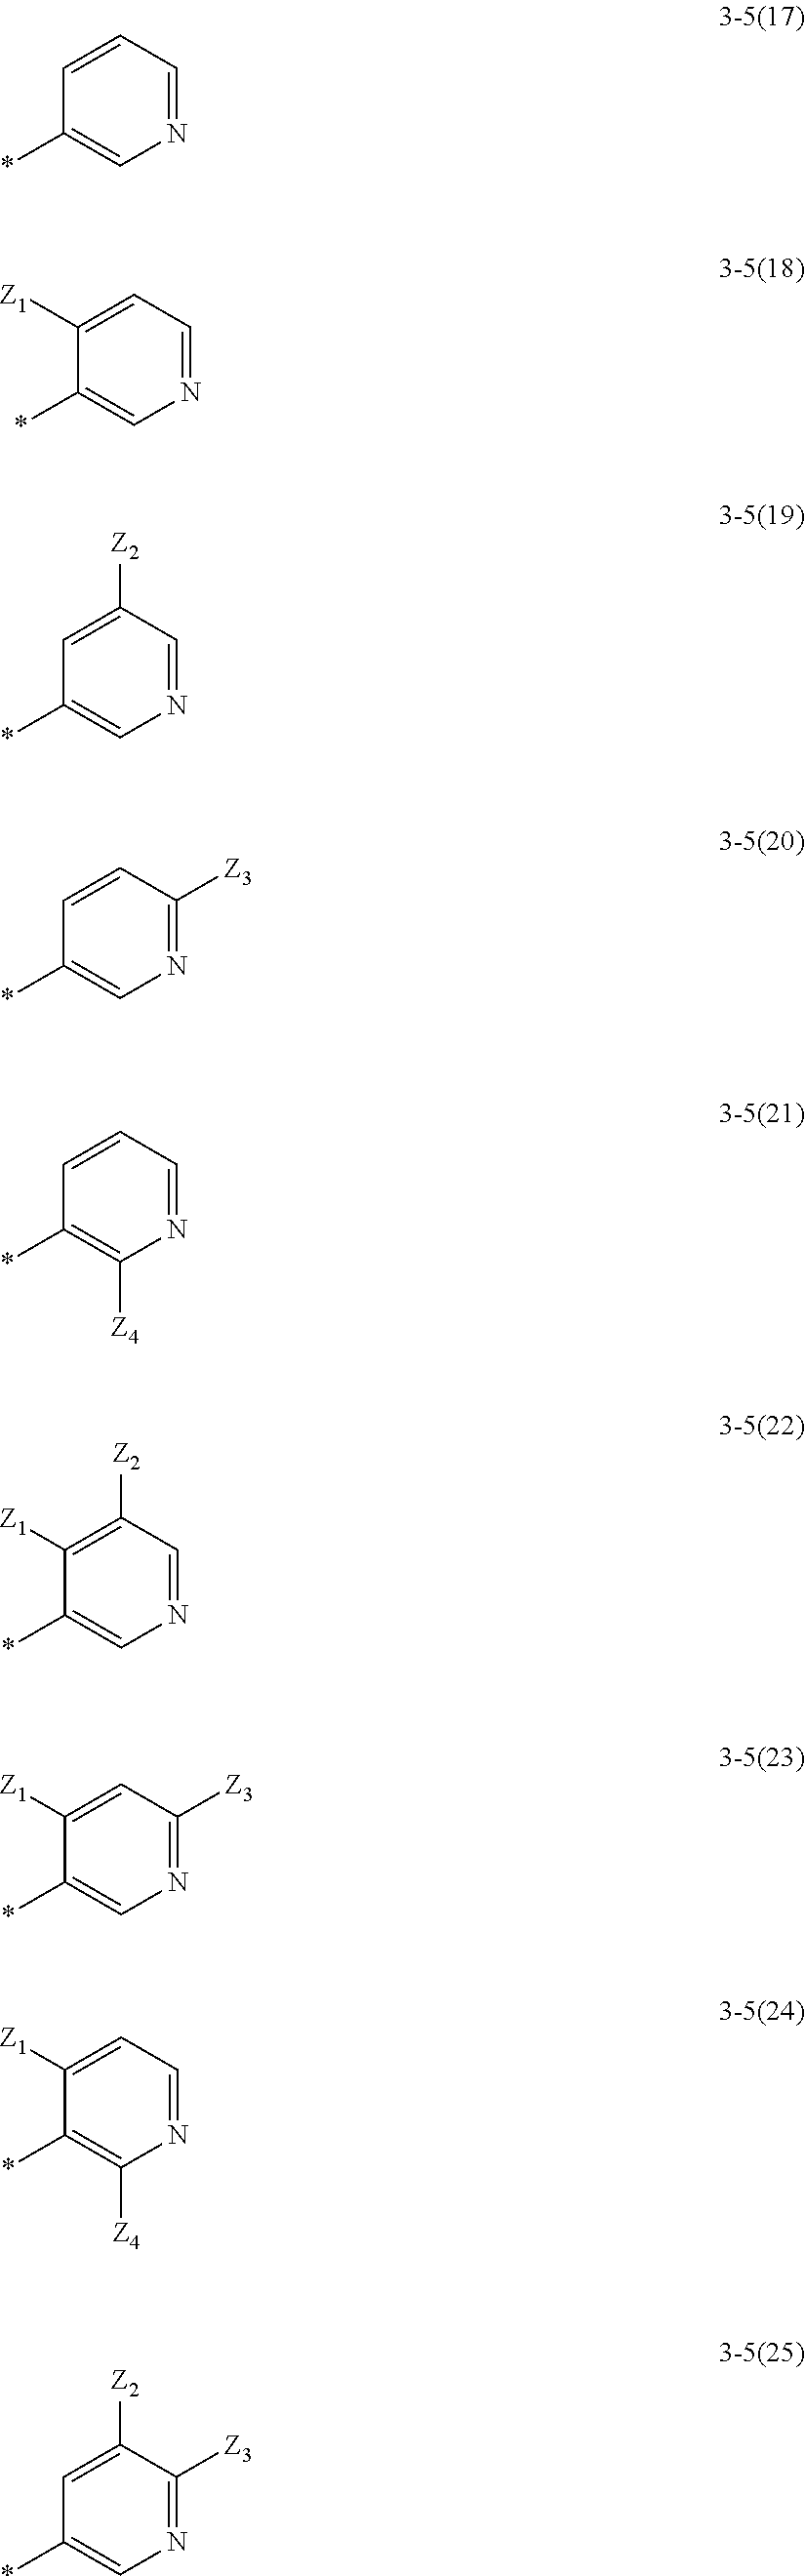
*C1=CN=CC=C1.*C1=CN=CC=C1[Z1].*C1=CN=CC([Z2])=C1.*C1=CN=C([Z3])C=C1.*C1=C([Z4])N=CC=C1.*C1=CN=CC([Z2])=C1[Z1].*C1=CN=C([Z3])C=C1[Z1].*C1=C([Z4])N=CC=C1[Z1].*C1=CN=C([Z3])C([Z2])=C1
